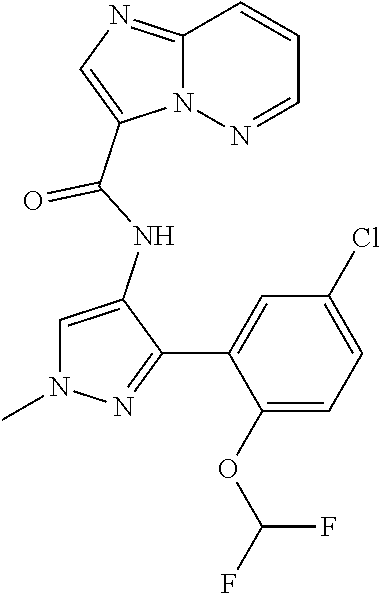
CN1C=C(NC(=O)C2=CN=C3N2N=CC=C3)C(C2=CC(Cl)=CC=C2OC(F)F)=N1
